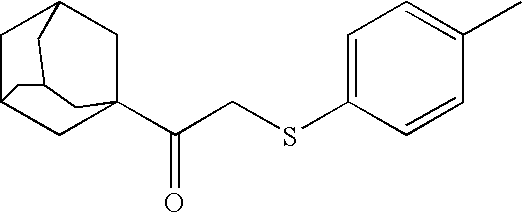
C1C2CC3(C(CSC4=CC=C(C)C=C4)=O)CC1CC(C2)C3
